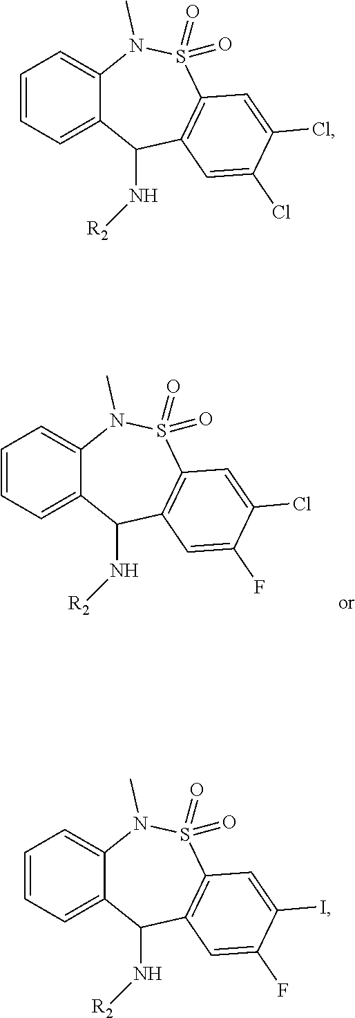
C1=CC=C2C(=C1)N(C)S(=O)(=O)C1=C(C=C(F)C(Cl)=C1)C2N[R2].C1=CC=C2C(=C1)N(C)S(=O)(=O)C1=C(C2N[R2])C=C(Cl)C(Cl)=C1.C1=CC=C2C(=C1)N(C)S(=O)(=O)C1=C(C=C(F)C(I)=C1)C2N[R2]
